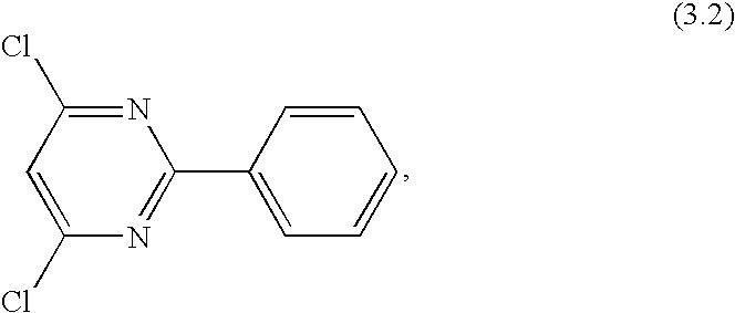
N1=C(Cl)C=C(Cl)N=C1C1=CC=CC=C1
